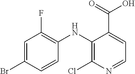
C1=C(Br)C=CC(NC2=C(Cl)N=CC=C2C(=O)O)=C1F
